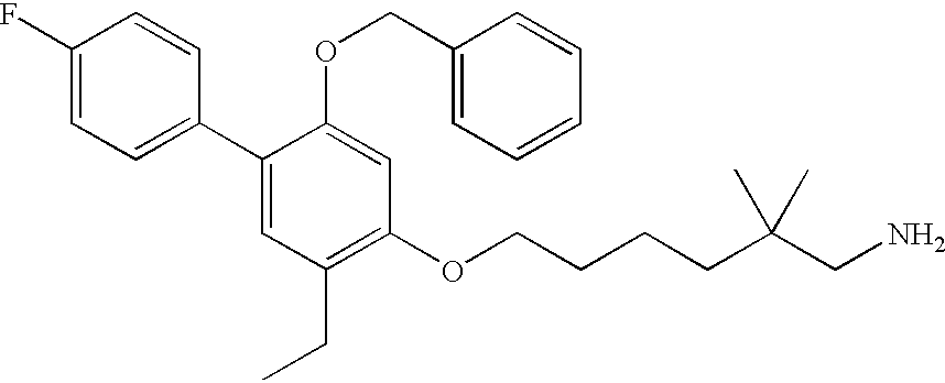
C1(F)=CC=C(C2=CC(CC)=C(OCCCCC(CN)(C)C)C=C2OCC2=CC=CC=C2)C=C1
